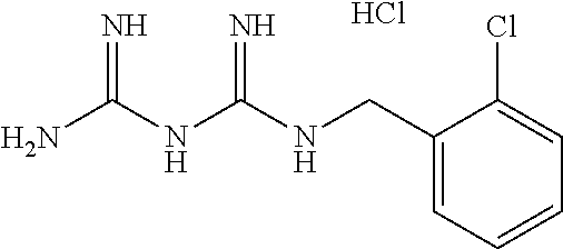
Cl.C(NC(NC(N)=N)=N)C1=CC=CC=C1Cl
